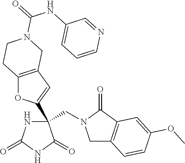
C(N1CC2=C(C1=O)C=C(OC)C=C2)C1(C2=CC3=C(O2)CCN(C(=O)NC2=CC=CN=C2)C3)NC(=O)NC1=O
